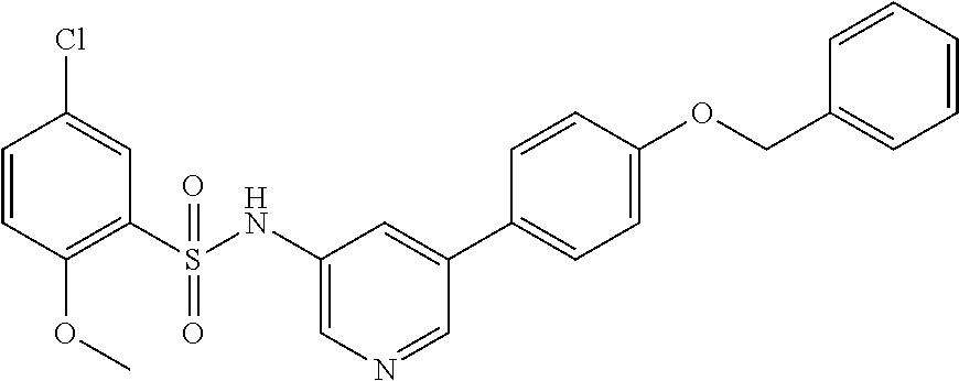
C1=CC(OC)=C(S(=O)(=O)NC2=CN=CC(C3=CC=C(OCC4=CC=CC=C4)C=C3)=C2)C=C1Cl
